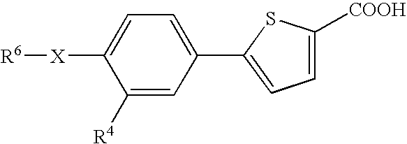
C1([X][R6])=CC=C(C2=CC=C([COOH])S2)C=C1[R4]
